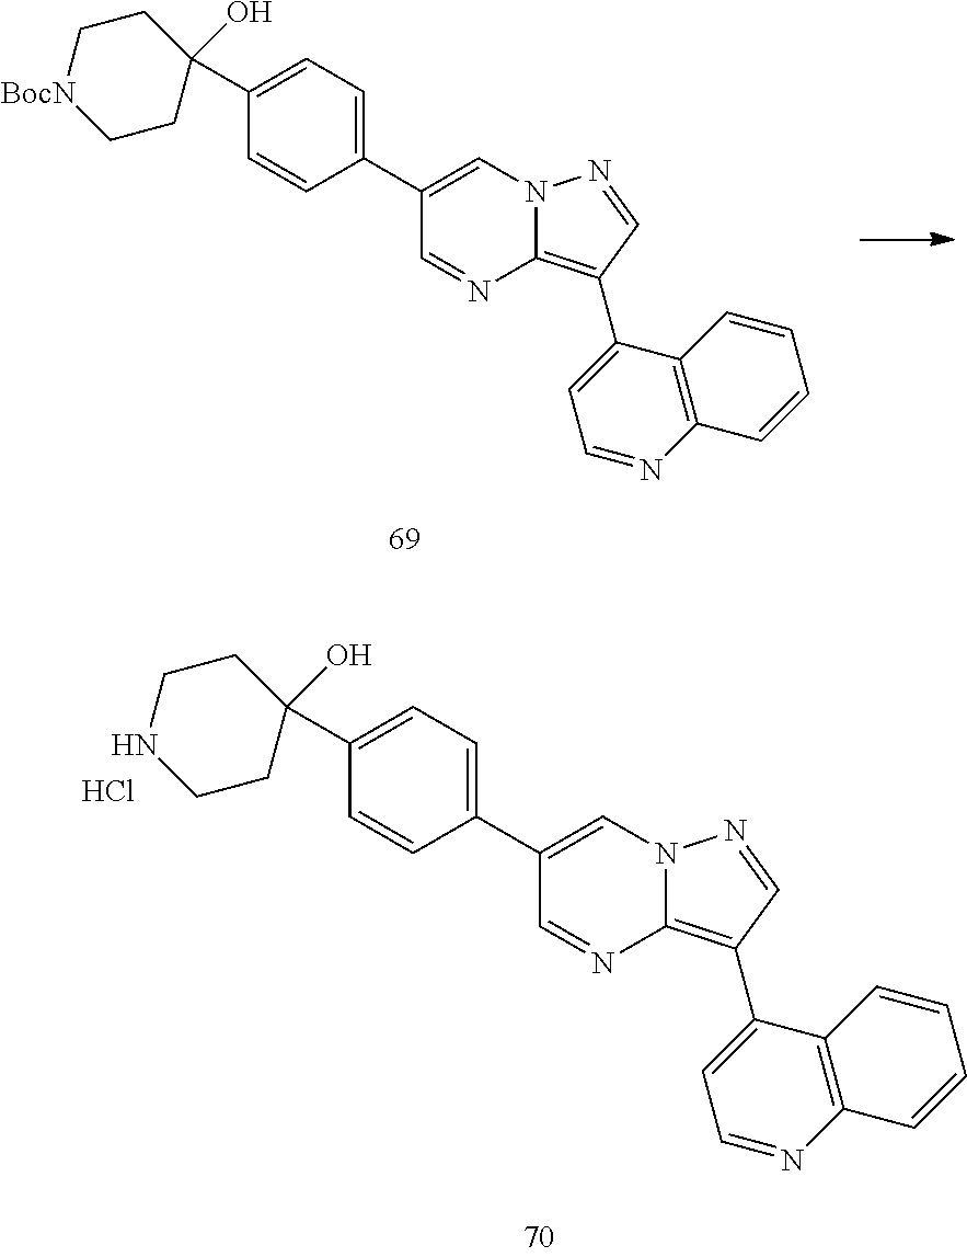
C1=C(C2=CC=C(C3(O)CC[BocN]CC3)C=C2)C=NC2=C(C3=CC=NC4=C3C=CC=C4)C=NN12.C1=C(C2=CC=C(C3(O)CCNCC3)C=C2)C=NC2=C(C3=CC=NC4=C3C=CC=C4)C=NN12.Cl
